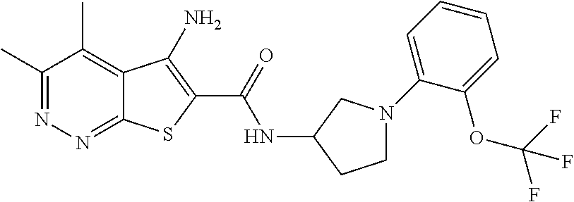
C1(C)=NN=C2C(=C1C)C(N)=C(C(=O)NC1CCN(C3=CC=CC=C3OC(F)(F)F)C1)S2
